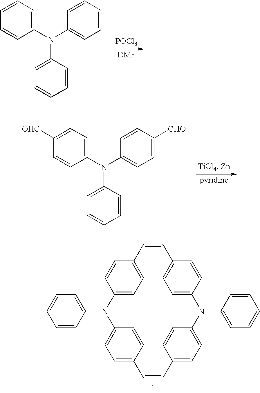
C1=CC(N2C3=CC=C(C=CC4=CC=C(N(C5=CC=CC=C5)C5=CC=C(C=CC6=CC=C2C=C6)C=C5)C=C4)C=C3)=CC=C1.[POCl3].C1=CC=C(N(C2=CC=CC=C2)C2=CC=CC=C2)C=C1.C1([OHC])=CC=C(N(C2=CC=C([CHO])C=C2)C2=CC=CC=C2)C=C1
